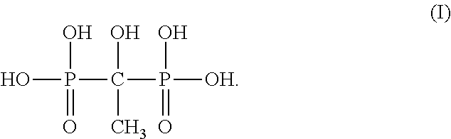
OP(C(P([OH])(O)=O)(O)C)(O)=O
